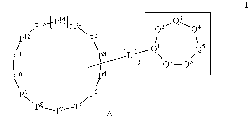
[T7]1[T6][P5][P4][P3][P2][P1][P14][P13][P12][P11][P10][P9][P8]1.[Q7]1[Q6][Q5][Q4][Q3][Q2][Q1]1[L]C.[A]
